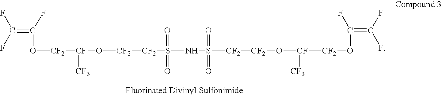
C(=C(O[CF2][CF]([CF3])O[CF2][CF2]S(=O)(=O)NS(=O)(=O)[CF2][CF2]O[CF]([CF2]OC(=C(F)F)F)[CF3])F)(F)F
